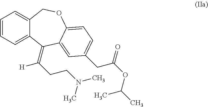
C1=CC=C2C(=C1)COC1=CC=C(CC(OC(C)C)=O)C=C1C2=C(CCN(C)C)[H]
